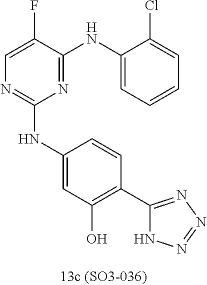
C1=C(F)C(NC2=CC=CC=C2Cl)=NC(NC2=CC(O)=C(C3=NN=NN3)C=C2)=N1
